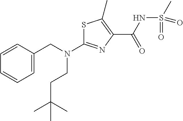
N(C1=NC(C(NS(C)(=O)=O)=O)=C(C)S1)(CCC(C)(C)C)CC1=CC=CC=C1
